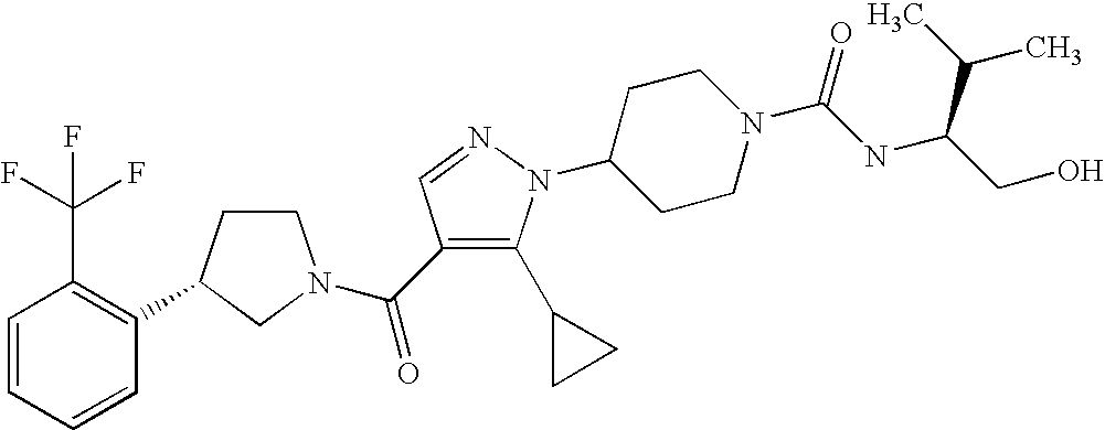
C1CC(C2=C(C(F)(F)F)C=CC=C2)CN1C(=O)C1=C(C2CC2)N(C2CCN(C(=O)NC(C(C)C)CO)CC2)N=C1
